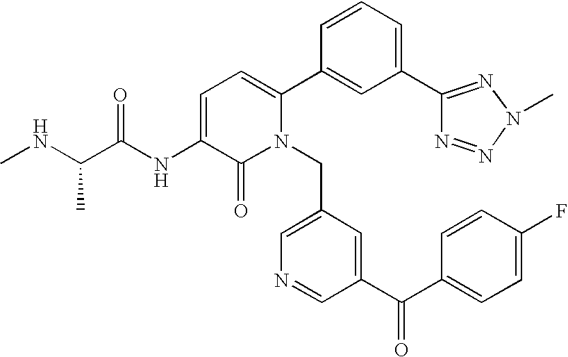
C1=C(NC(C(NC)C)=O)C(=O)N(CC2=CN=CC(C(C3=CC=C(F)C=C3)=O)=C2)C(C2=CC(C3=NN(C)N=N3)=CC=C2)=C1
